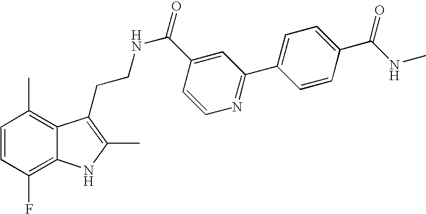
C1=CC(F)=C2C(=C1C)C(CCNC(=O)C1=CC(C3=CC=C(C(=O)NC)C=C3)=NC=C1)=C(C)N2
